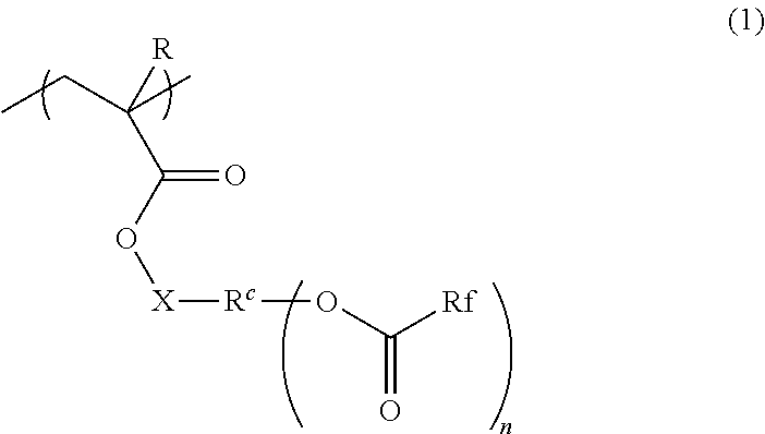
[X]([Rc]OC([Rf])=O)OC(C([R])(C)CC)=O
